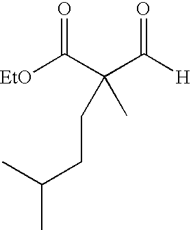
[EtO]C(C(C([H])=O)(CCC(C)C)C)=O
